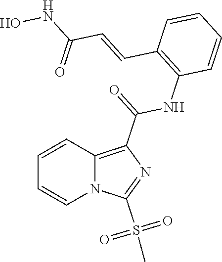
C1=CN2C(=C(C(=O)NC3=C(C=CC(NO)=O)C=CC=C3)N=C2S(C)(=O)=O)C=C1
